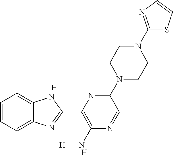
[H].[H].C1=CC=C2C(=C1)NC(C1=C(N[H])N=CC(N3CCN(C4=NC=CS4)CC3)=N1)=N2
